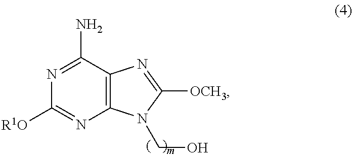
N1=C(N)C2=C(N=C1[R1O])N(CO)C([OCH3])=N2
